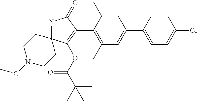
N1C2(C(OC(=O)C(C)(C)C)=C(C3=C(C)C=C(C4=CC=C(Cl)C=C4)C=C3C)C1=O)CCN(OC)CC2
